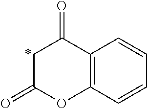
C1C(=O)OC2=C(C1=O)C=CC=C2
